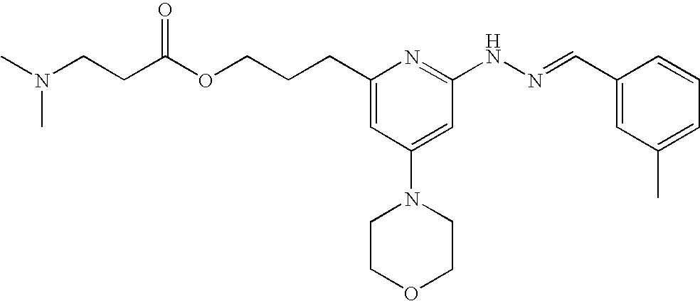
O(CCCC1=CC(N2CCOCC2)=CC(NN=CC2=CC(C)=CC=C2)=N1)C(CCN(C)C)=O
